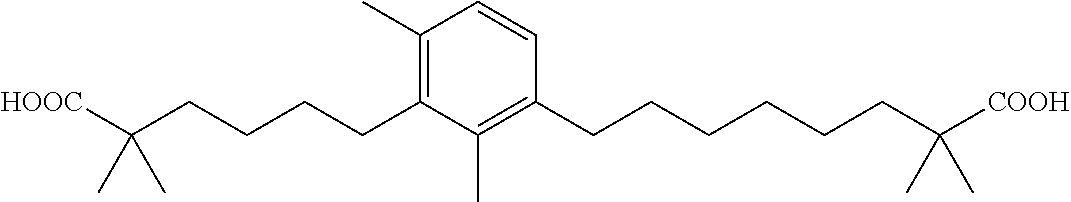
C1(C)=C(CCCCC([HOOC])(C)C)C(C)=C(CCCCCCC([COOH])(C)C)C=C1
